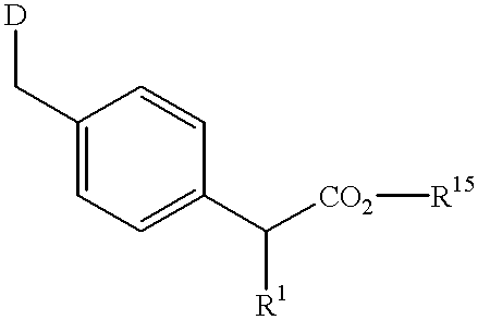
[D]CC1=CC=C(C([CO2][R15])[R1])C=C1
